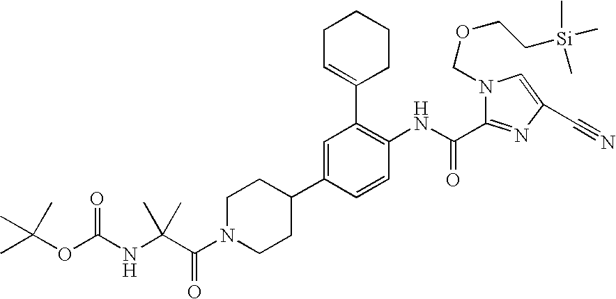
C1(C2=CCCCC2)=C(NC(=O)C2=NC(C#N)=CN2COCC[Si](C)(C)C)C=CC(C2CCN(C(C(NC(=O)OC(C)(C)C)(C)C)=O)CC2)=C1
